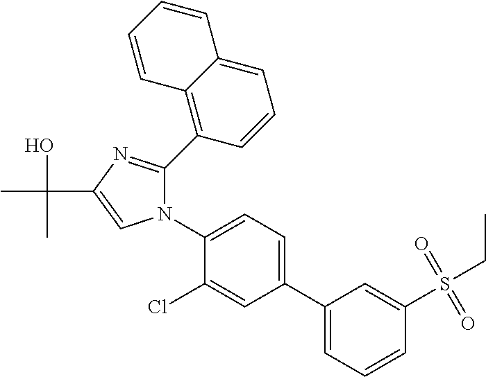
N1(C2=CC=C(C3=CC=CC(S(=O)(=O)CC)=C3)C=C2Cl)C(C2=C3C(=CC=C2)C=CC=C3)=NC(C(O)(C)C)=C1
